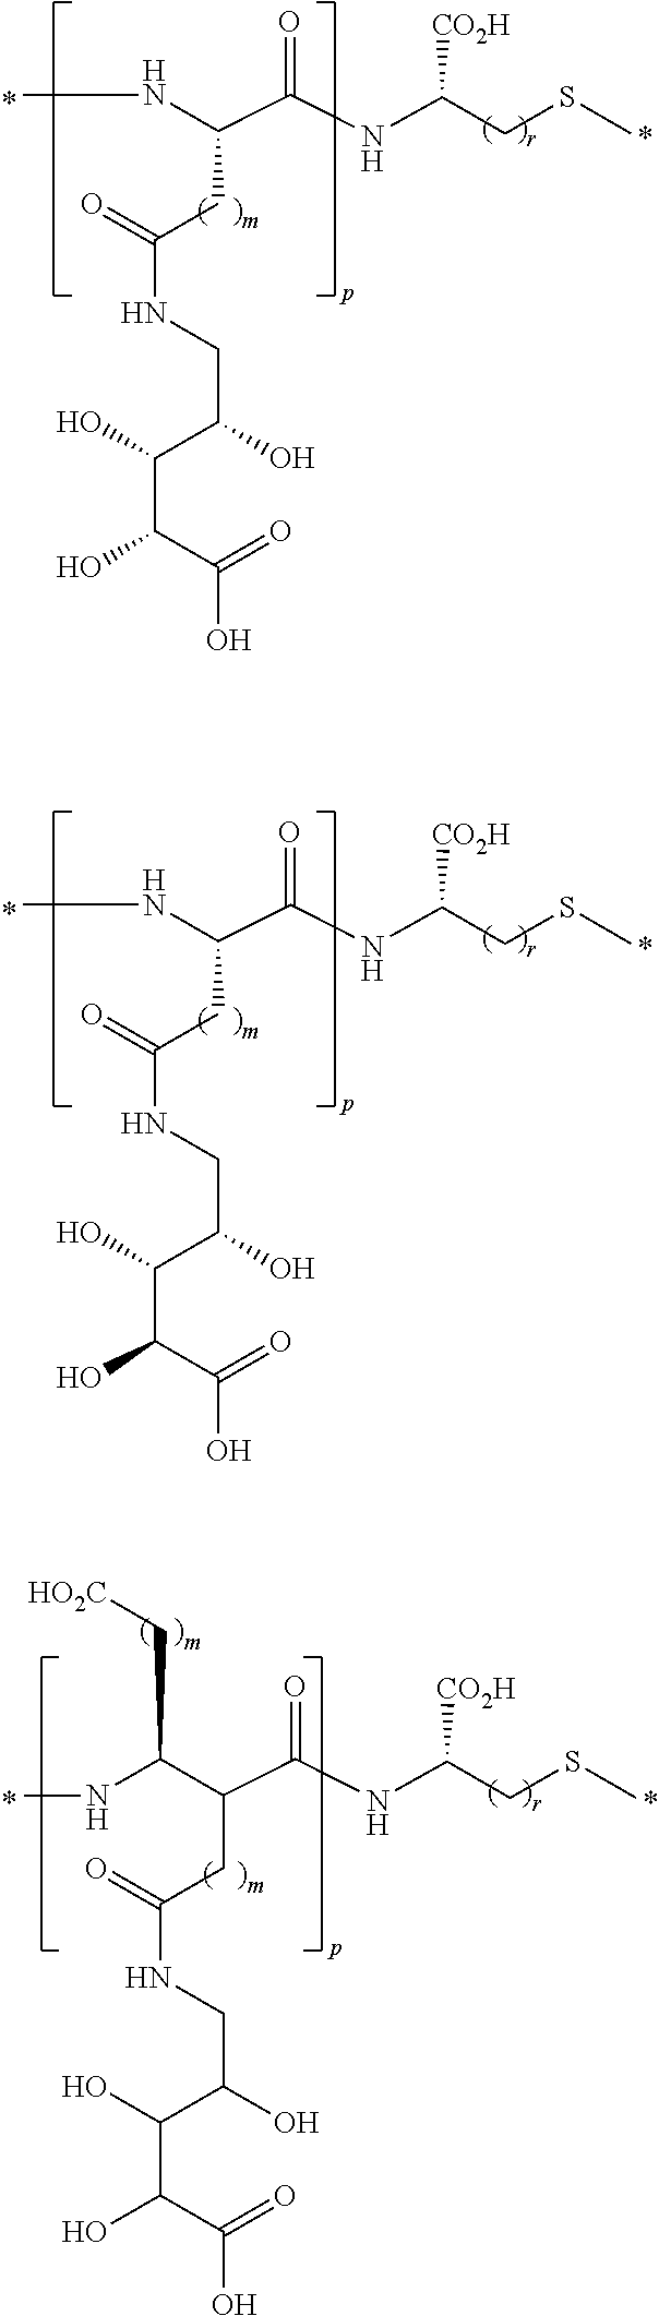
CNC(C(NC(CSC)[CO2H])=O)CC(=O)NCC(C(O)C(O)C(O)=O)O.CNC(C(NC(CSC)[CO2H])=O)CC(=O)NCC(C(O)C(O)C(O)=O)O.C(C(C(NC(CSC)[CO2H])=O)CC(=O)NCC(C(O)C(O)C(O)=O)O)(NC)C[HO2C]
